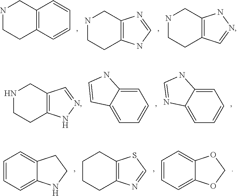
N1CCC2=C(C1)C=CC=C2.N1CCC2=C(C1)N=CN2.N1CCC2=C(C1)NN=C2.N1CCC2=C(C1)C=NN2.C1=C2C(=CC=C1)NC=N2.C1=C2C(=CC=C1)NC=C2.C1CCC2=C(C1)SC=N2.C1=CC=C2C(=C1)OCO2.C1=CC=C2C(=C1)CCN2
